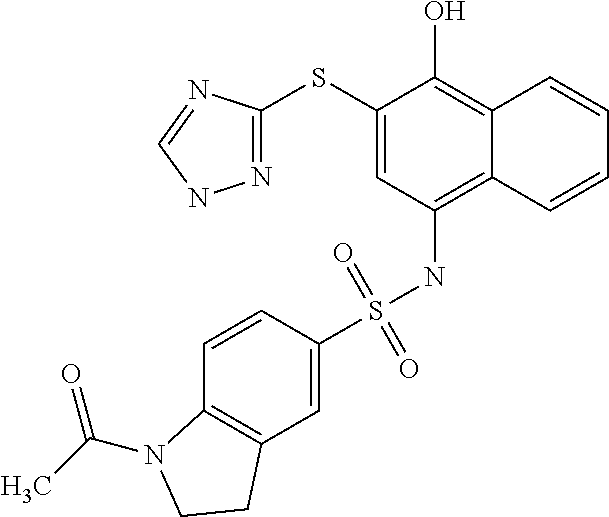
C1(SC2=NNC=N2)=CC(NS(C2=CC3=C(C=C2)N(C(C)=O)CC3)(=O)=O)=C2C(=C1O)C=CC=C2
